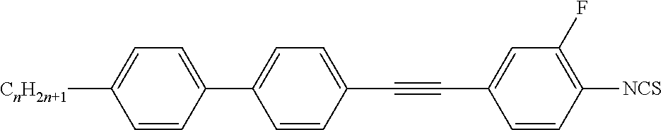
[CnH2n+1]C1=CC=C(C2=CC=C(C#CC3=CC(F)=C([NCS])C=C3)C=C2)C=C1
